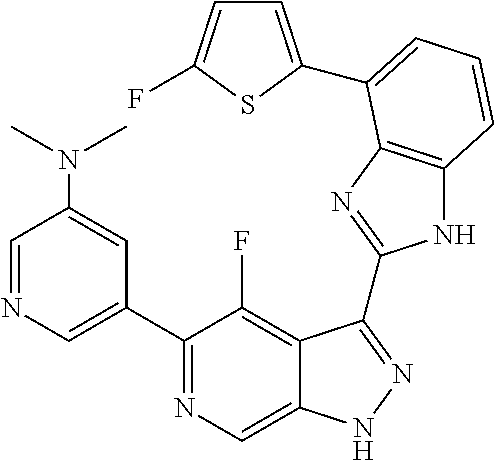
C1=NC=C(C2=NC=C3C(=C2F)C(C2=NC4=C(N2)C=CC=C4C2=CC=C(F)S2)=NN3)C=C1N(C)C
